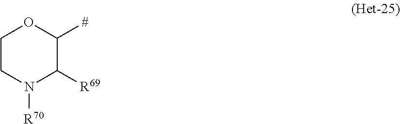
C1CN([R70])C([R69])C([#])O1
